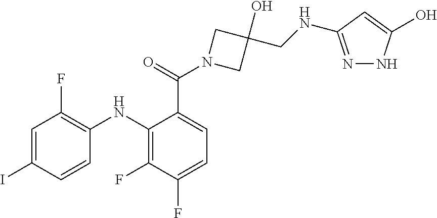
C1=C(I)C=CC(NC2=C(F)C(F)=CC=C2C(N2CC(O)(CNC3=NNC(O)=C3)C2)=O)=C1F
